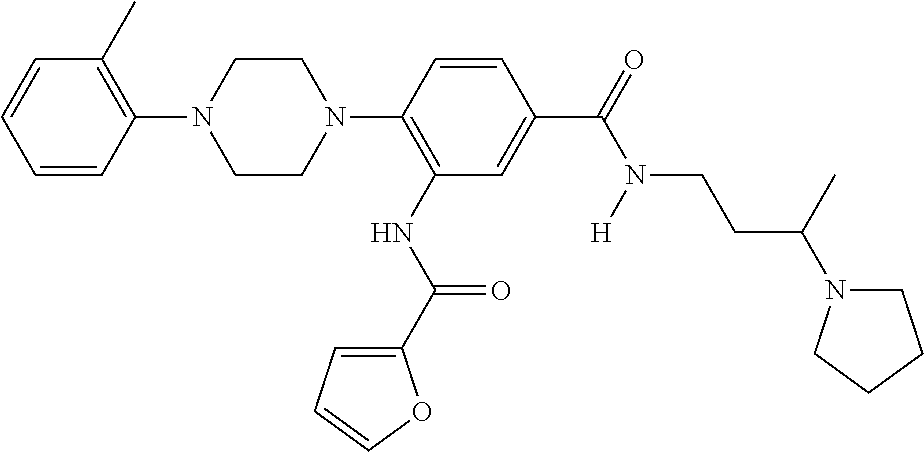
C1=CC=CC(N2CCN(C3=C(NC(=O)C4=CC=CO4)C=C(C(N(CCC(N4CCCC4)C)[H])=O)C=C3)CC2)=C1C
